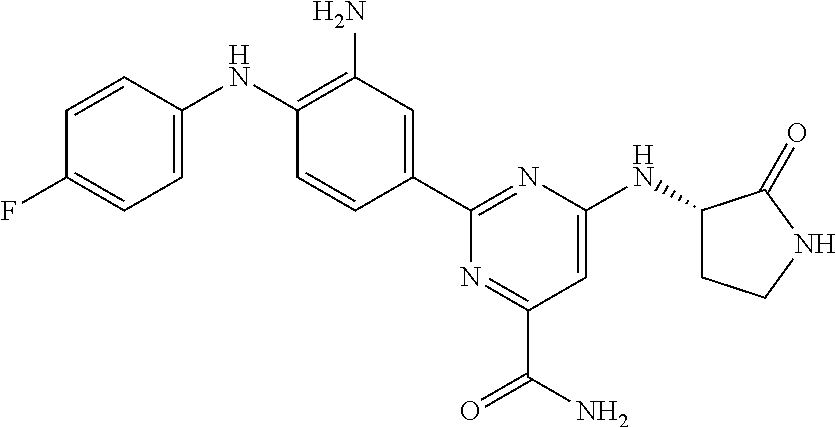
C1(C2=CC(N)=C(NC3=CC=C(F)C=C3)C=C2)=NC(NC2CCNC2=O)=CC(C(N)=O)=N1
